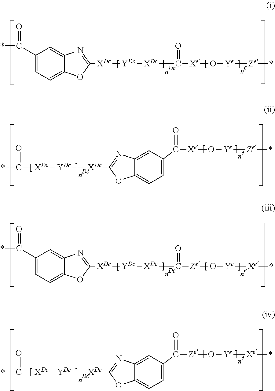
C(*)(=O)C1=CC=C2C(=C1)N=C([XDc][YDc][XDc]C([Xe]O[Ye][Ze]*)=O)O2.C(*)(=O)C1=CC=C2C(=C1)N=C([XDc][YDc][XDc]C([Ze]O[Ye][Xe]*)=O)O2.C(=O)([Xe]O[Ye][Ze]*)C1=CC=C2C(=C1)N=C([XDc][YDc][XDc]C(*)=O)O2.C(=O)([Ze]O[Ye][Xe]*)C1=CC=C2C(=C1)N=C([XDc][YDc][XDc]C(*)=O)O2
